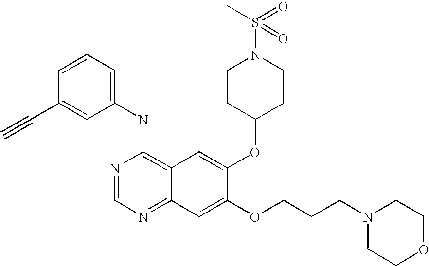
C1=C(C#C)C=CC=C1NC1=C2C(=NC=N1)C=C(OCCCN1CCOCC1)C(OC1CCN(S(C)(=O)=O)CC1)=C2
